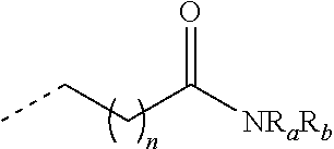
CCCC(=O)[NRaRb]
